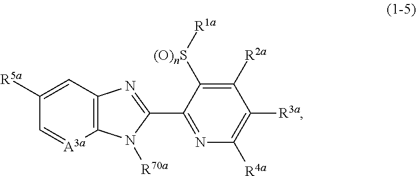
C1([R5a])=CC2=C([A3a]=C1)N([R70a])C(C1=NC([R4a])=C([R3a])C([R2a])=C1[(O)nS][R1a])=N2
